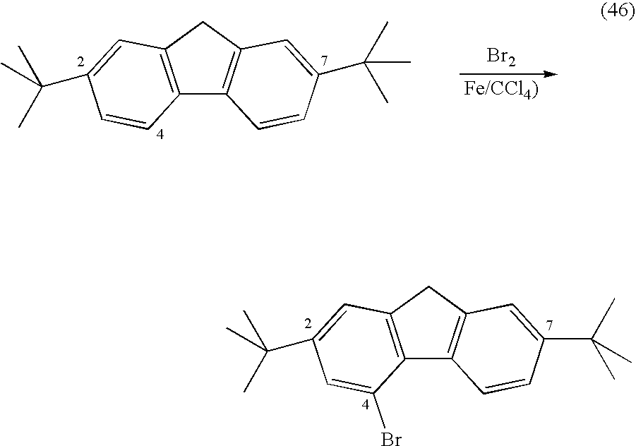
C12=C(CC3=C1C=CC(C(C)(C)C)=C3)C=C(C(C)(C)C)C=C2Br.[Br2].C12=C(CC3=C1C=CC(C(C)(C)C)=C3)C=C(C(C)(C)C)C=C2
